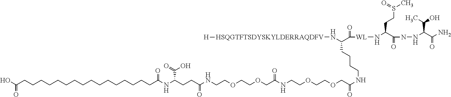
C(CC(NCCOCCOCC(NCCOCCOCC(NCCCCC(N[HSQGTFTSDYSKYLDERRAQDFV][H])C(=O)[WL]NC(CCS(=O)C)C(=O)NNC(C(O)C)C(=O)N)=O)=O)=O)C(NC(=O)CCCCCCCCCCCCCCCCC(O)=O)C(=O)O
